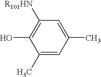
C1(C)=CC(C)=CC([R101HN])=C1O
